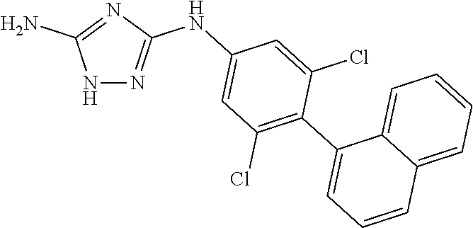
N1N=C(NC2=CC(Cl)=C(C3=CC=CC4=CC=CC=C34)C(Cl)=C2)N=C1N
